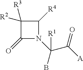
C1([R3])([R2])C(=O)N(C(B)(C([A])=O)[R1])C1[R4]
